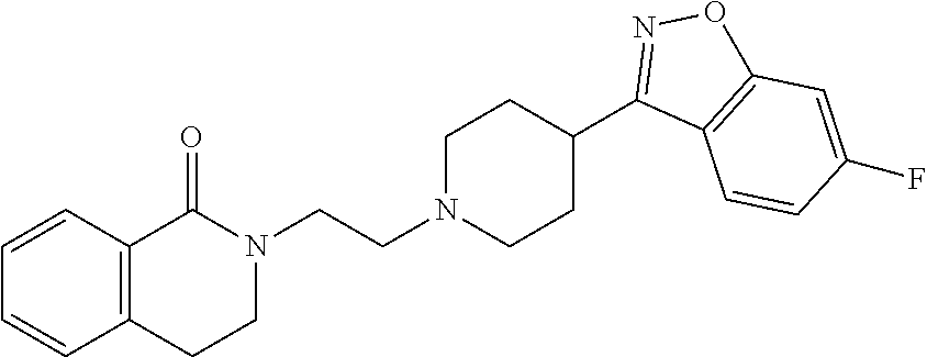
N1(CCN2CCC(C3=NOC4=C3C=CC(F)=C4)CC2)C(=O)C2=C(CC1)C=CC=C2
